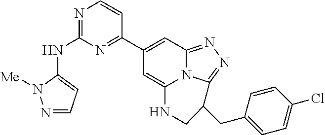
N1=C(NC2=CC=NN2[Me])N=C(C2=CC3=NN=C4N3C(=C2)NCC4CC2=CC=C(Cl)C=C2)C=C1
